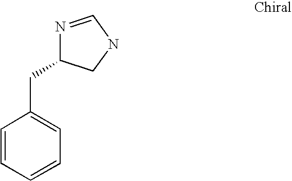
C1=CC=CC=C1CC1N=CNC1
